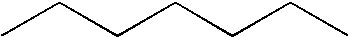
C(CC)CCCC
